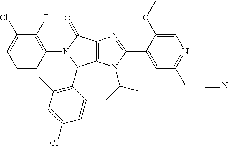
C12=C(N(C(C)C)C(C3=CC(CC#N)=NC=C3OC)=N1)C(C1=C(C)C=C(Cl)C=C1)N(C1=C(F)C(Cl)=CC=C1)C2=O
